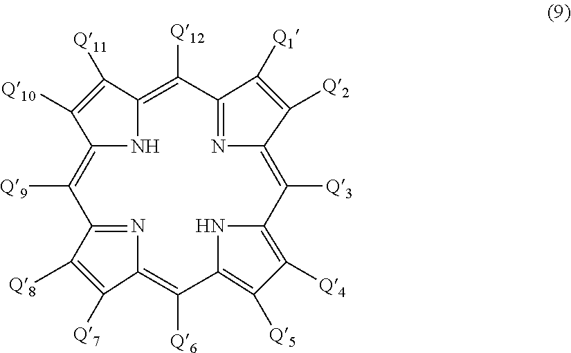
N1C2=C([Q12])C3=NC(=C([Q3])C4=C([Q4])C([Q5])=C(C([Q6])=C5N=C(C([Q9])=C1C([Q10])=C2[Q11])C([Q8])=C5[Q7])N4)C([Q2])=C3[Q1]
